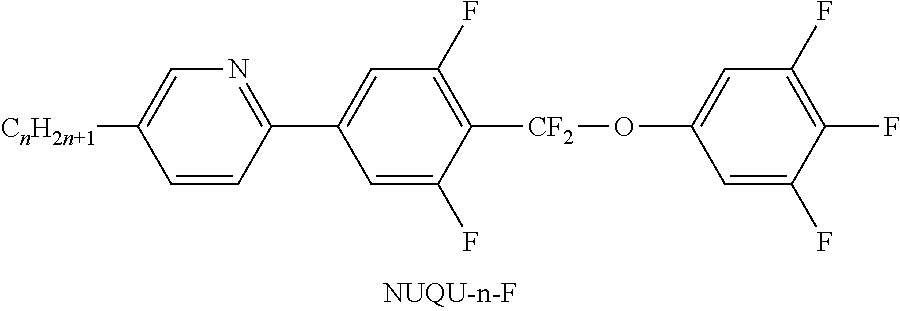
C1([CnH2n+1])=CN=C(C2=CC(F)=C([CF2]OC3=CC(F)=C(F)C(F)=C3)C(F)=C2)C=C1
